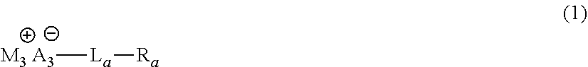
[M3 A3][La][Ra]
